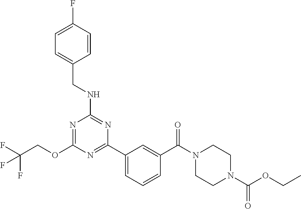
O(C1=NC(NCC2=CC=C(F)C=C2)=NC(C2=CC=CC(C(N3CCN(C(OCC)=O)CC3)=O)=C2)=N1)CC(F)(F)F
